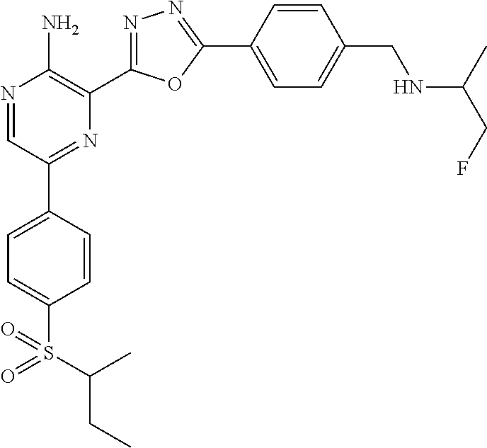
N1=CC(C2=CC=C(S(C(CC)C)(=O)=O)C=C2)=NC(C2=NN=C(C3=CC=C(CNC(C)CF)C=C3)O2)=C1N
